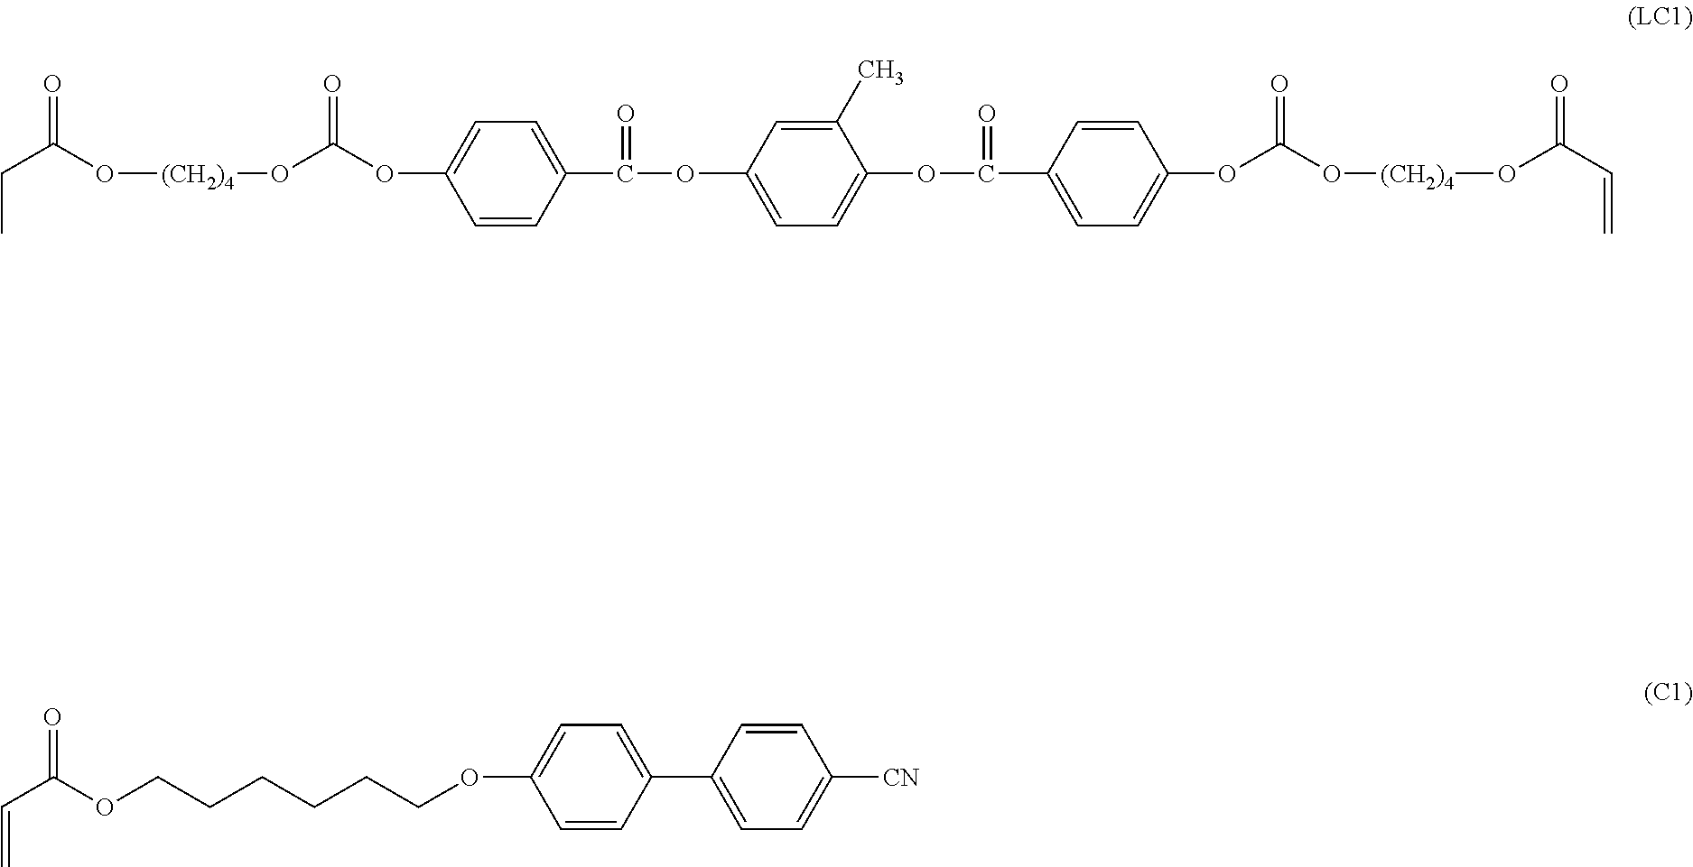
CCC(=O)O[(CH2)4]OC(OC1=CC=C(C(OC2=CC=C(OC(C3=CC=C(OC(O[(CH2)4]OC(C=C)=O)=O)C=C3)=O)C(C)=C2)=O)C=C1)=O.C1(C2=CC=C(OCCCCCCOC(C=C)=O)C=C2)=CC=C([CN])C=C1
